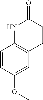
C1=CC(OC)=CC2=C1NC(=O)CC2
